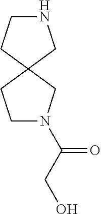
N1(C(CO)=O)CCC2(C1)CNCC2
